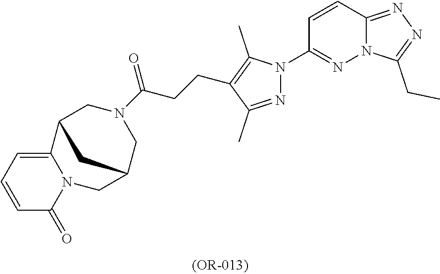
C12=NN=C(CC)N1N=C(N1N=C(C)C(CCC(=O)N3CC4C5=CC=CC(=O)N5CC(C3)C4)=C1C)C=C2
